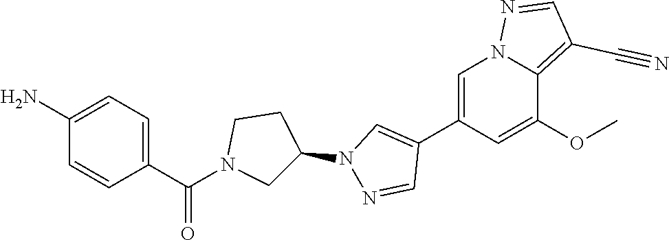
C1(C2=CN(C3CCN(C(C4=CC=C(N)C=C4)=O)C3)N=C2)=CN2C(=C(C#N)C=N2)C(OC)=C1
